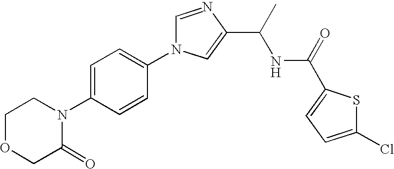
C1OCC(=O)N(C2=CC=C(N3C=NC(C(NC(=O)C4=CC=C(Cl)S4)C)=C3)C=C2)C1
